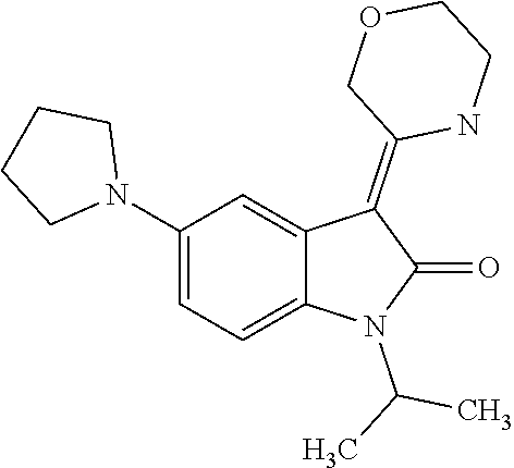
N1(C(C)C)C(=O)C(=C2COCCN2)C2=CC(N3CCCC3)=CC=C12
